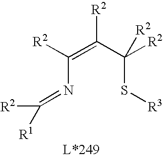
C(N=C([R2])[R1])(=C(C(S[R3])([R2])[R2])[R2])[R2]
